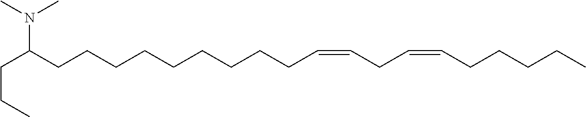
C(CC)C(CCCCCCCCCC=CCC=CCCCCC)N(C)C
